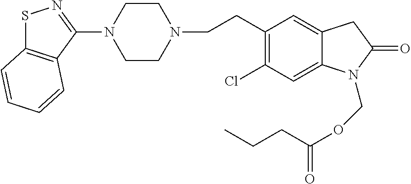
S1C2=C(C(N3CCN(CCC4=C(Cl)C=C5C(=C4)CC(=O)N5COC(CCC)=O)CC3)=N1)C=CC=C2
